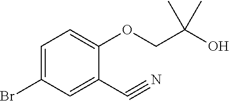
C1=C(Br)C=C(C#N)C(OCC(O)(C)C)=C1
